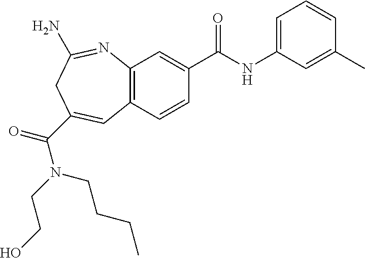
C12=C(C=CC(C(NC3=CC=CC(C)=C3)=O)=C1)C=C(C(N(CCO)CCCC)=O)CC(N)=N2
